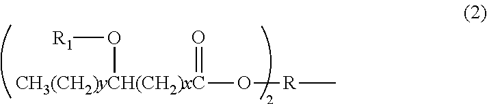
[CH3(CH2)yCH(CH2)xC](O[R]C)(=O)O[R1]
